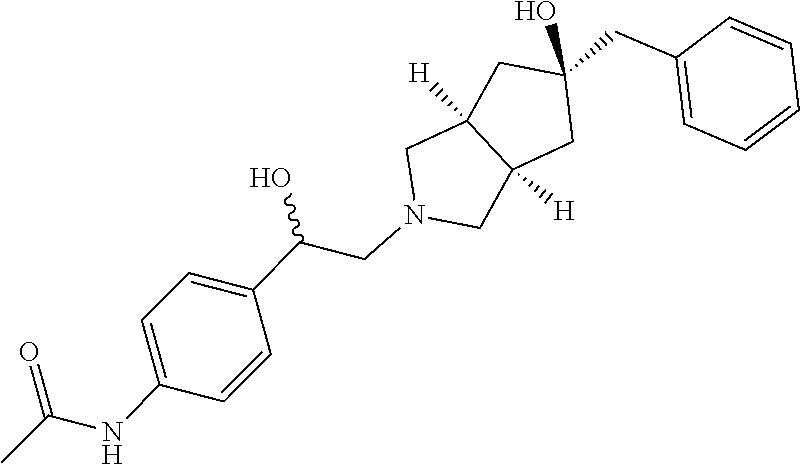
C1=CC=CC=C1CC1(O)CC2([H])C([H])(CN(CC(C3=CC=C(NC(=O)C)C=C3)O)C2)C1
